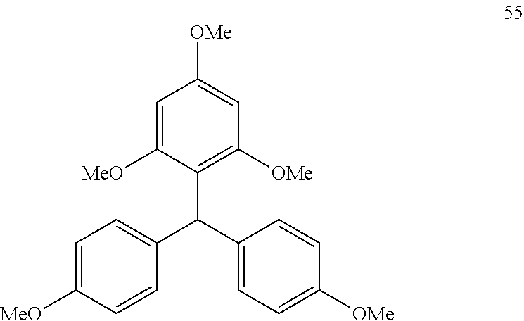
C1=C([MeO])C=CC(C(C2=CC=C([OMe])C=C2)C2=C([OMe])C=C([OMe])C=C2[MeO])=C1
